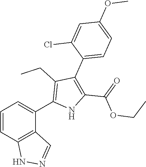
C1=CC2=C(C(C3=C(CC)C(C4=CC=C(OC)C=C4Cl)=C(C(=O)OCC)N3)=C1)C=NN2
